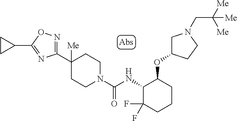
C1(C2([Me])CCN(C(NC3C(F)(F)CCCC3OC3CN(CC([Me])([Me])[Me])CC3)=O)CC2)=NOC(C2CC2)=N1
